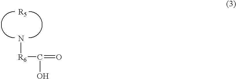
N[R6]C(=O)O
